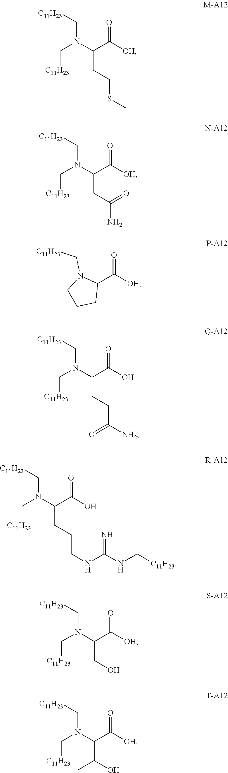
C(N(C(C([OH])=O)CC(N)=O)C[C11H23])[C11H23].C(N(C(C(O)=O)CCC([NH2])=O)C[C11H23])[C11H23].C(N(C(C(O)=O)CCCNC(NC[C11H23])=N)C[C11H23])[C11H23].C(N(C(C([OH])=O)CCSC)C[C11H23])[C11H23].C1(C([OH])=O)N(C[C11H23])CCC1.C(N(C(C([OH])=O)CO)C[C11H23])[C11H23].C(N(C(C([OH])=O)C(O)C)C[C11H23])[C11H23]
